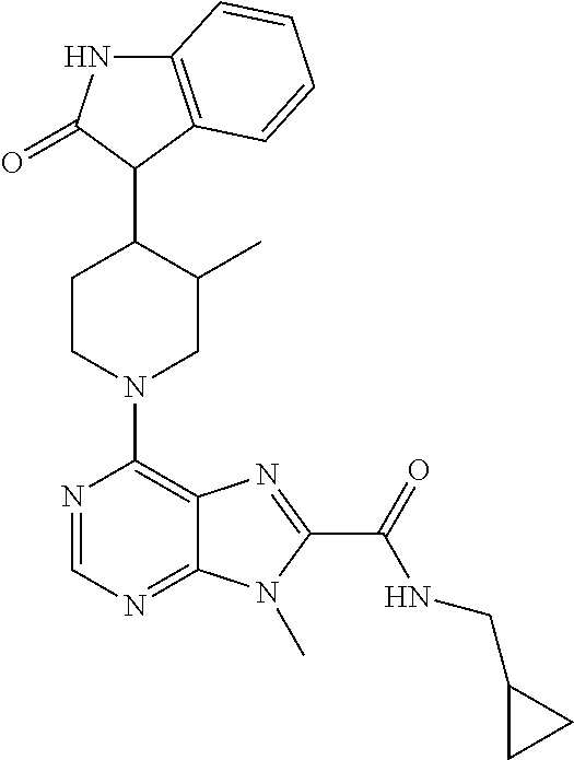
C1CN(C2=C3C(=NC=N2)N(C)C(C(NCC2CC2)=O)=N3)CC(C)C1C1C2=C(NC1=O)C=CC=C2
